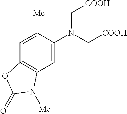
N(C[COOH])(C[COOH])C1=CC2=C(C=C1[Me])OC(=O)N2[Me]
